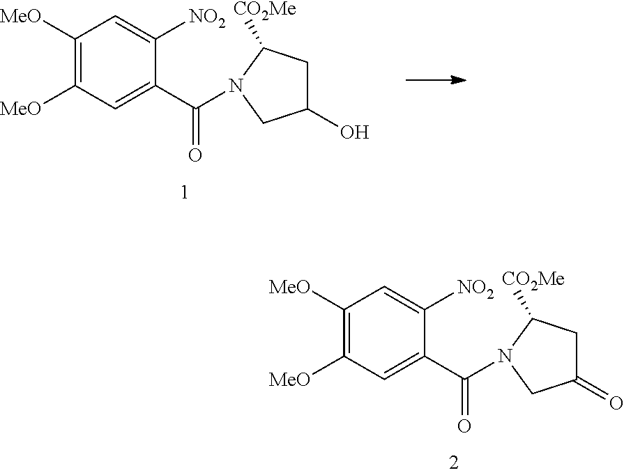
C1([MeO])=C([MeO])C=C(C(=O)N2C([CO2Me])CC(=O)C2)C([NO2])=C1.C1([MeO])=C([MeO])C=C(C(=O)N2C([CO2Me])CC(O)C2)C([NO2])=C1
